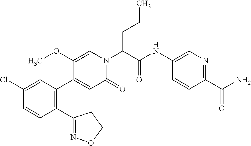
C1(Cl)=CC(C2=CC(=O)N(C(C(NC3=CN=C(C(=O)N)C=C3)=O)CCC)C=C2OC)=C(C2=NOCC2)C=C1
